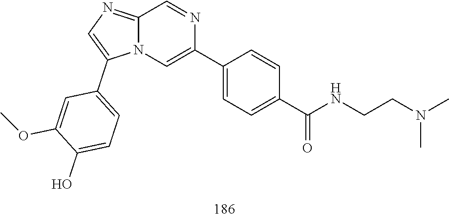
N(C)(CCNC(C1=CC=C(C2=CN3C(C4=CC=C(O)C(OC)=C4)=CN=C3C=N2)C=C1)=O)C
